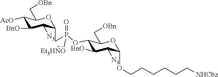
C1([AcO])C([BnO])C([N3])C(CP(OC2C([BnO])C([N3])C(OCCCCCC[NHCbz])OC2C[OBn])(=O)[Et3HNO])OC1C[OBn]
